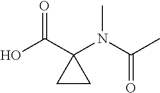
OC(C1(N(C(C)=O)C)CC1)=O
